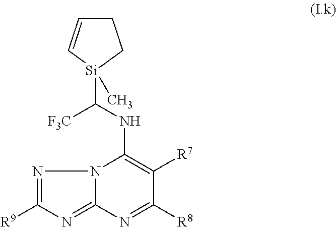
N12C(=NC([R9])=N1)N=C([R8])C([R7])=C2NC([Si]1(C)CCC=C1)[F3C]
